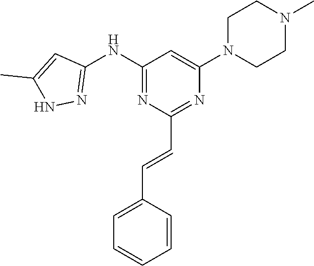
C1(NC2=NNC(C)=C2)=NC(C=CC2=CC=CC=C2)=NC(N2CCN(C)CC2)=C1
